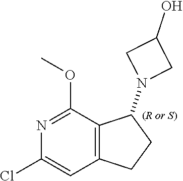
N1(C2C3=C(CC2)C=C(Cl)N=C3OC)CC(O)C1
